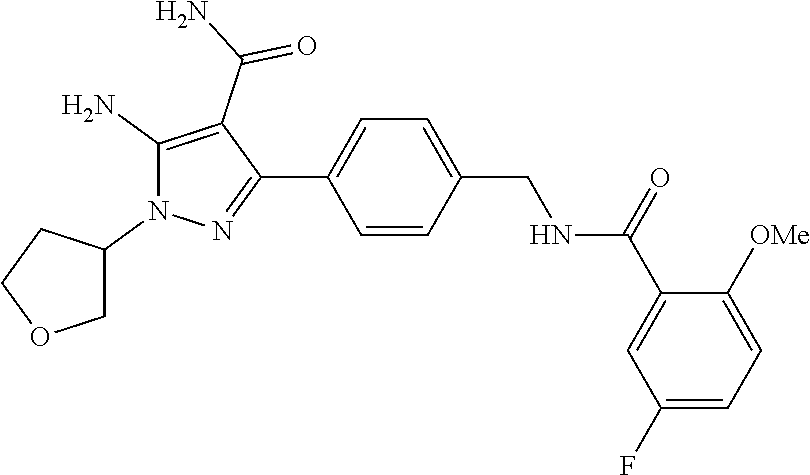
C1=CC(C2=NN(C3CCOC3)C(N)=C2C(N)=O)=CC=C1CNC(C1=CC(F)=CC=C1[OMe])=O
